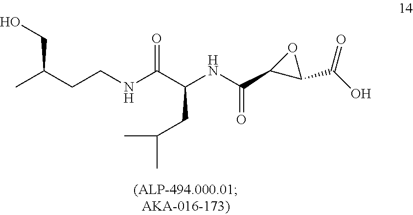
CC(CCNC(C(NC(C1C(C(O)=O)O1)=O)CC(C)C)=O)CO
